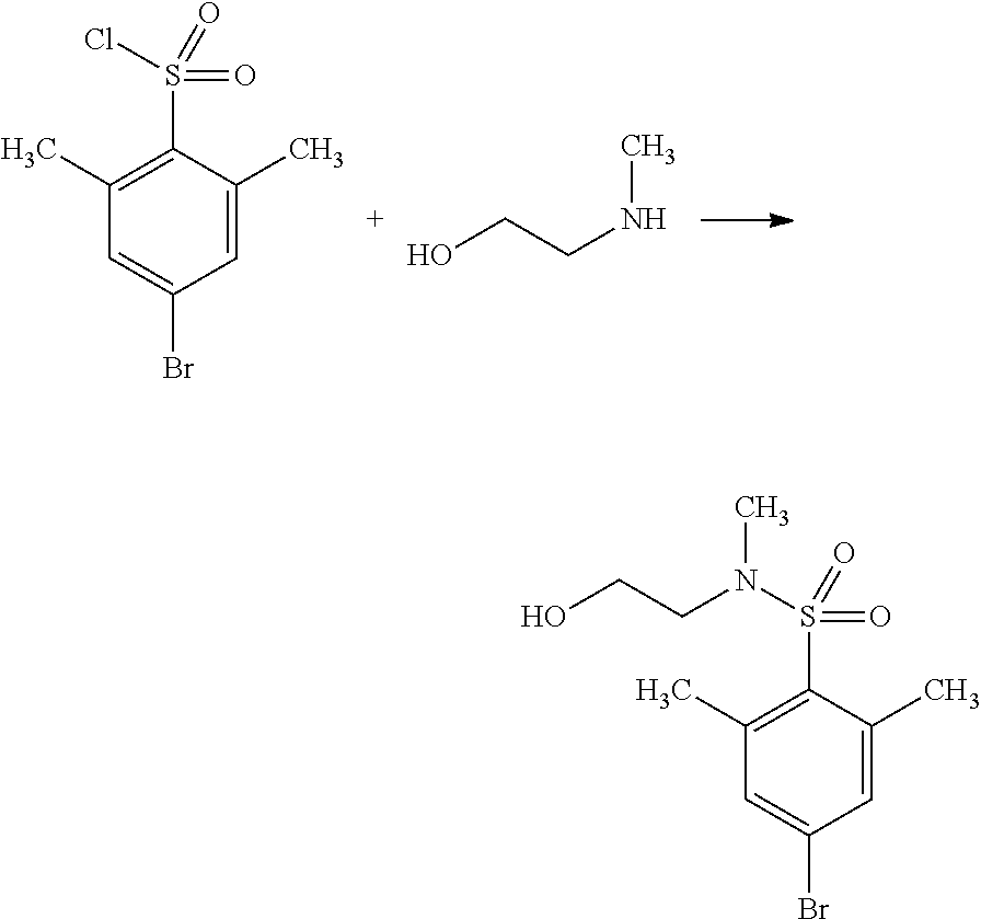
OCCNC.C1=C(C)C(S(=O)(=O)Cl)=C(C)C=C1Br.C1=C(C)C(S(=O)(=O)N(C)CCO)=C(C)C=C1Br
